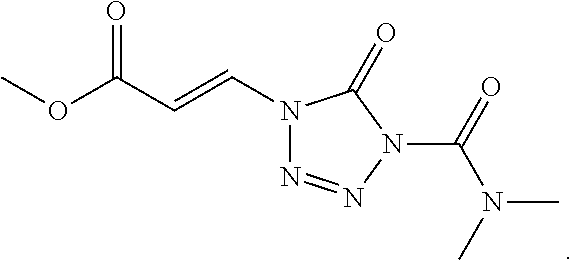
N1(C=CC(OC)=O)N=NN(C(=O)N(C)C)C1=O
